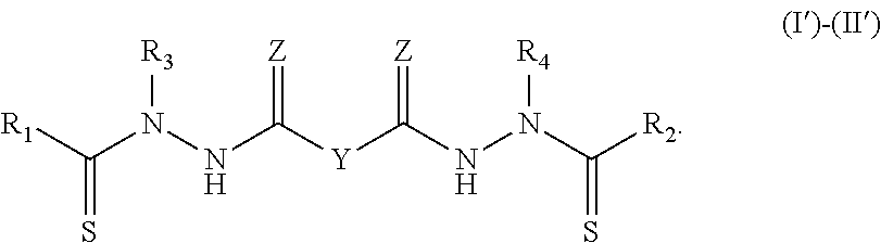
[R3]N(NC([Y]C(NN(C([R2])=S)[R4])=[Z])=[Z])C([R1])=S
